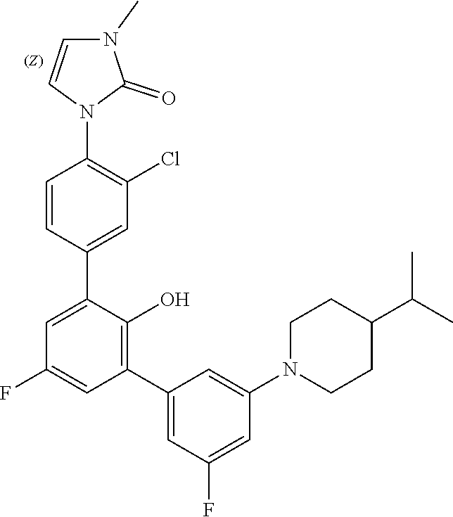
N1(C2=CC(C3=C(O)C(C4=CC(Cl)=C(N5C=CN(C)C5=O)C=C4)=CC(F)=C3)=CC(F)=C2)CCC(C(C)C)CC1
